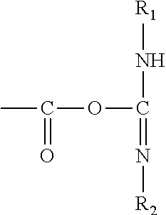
CC(OC(N[R1])=N[R2])=O
